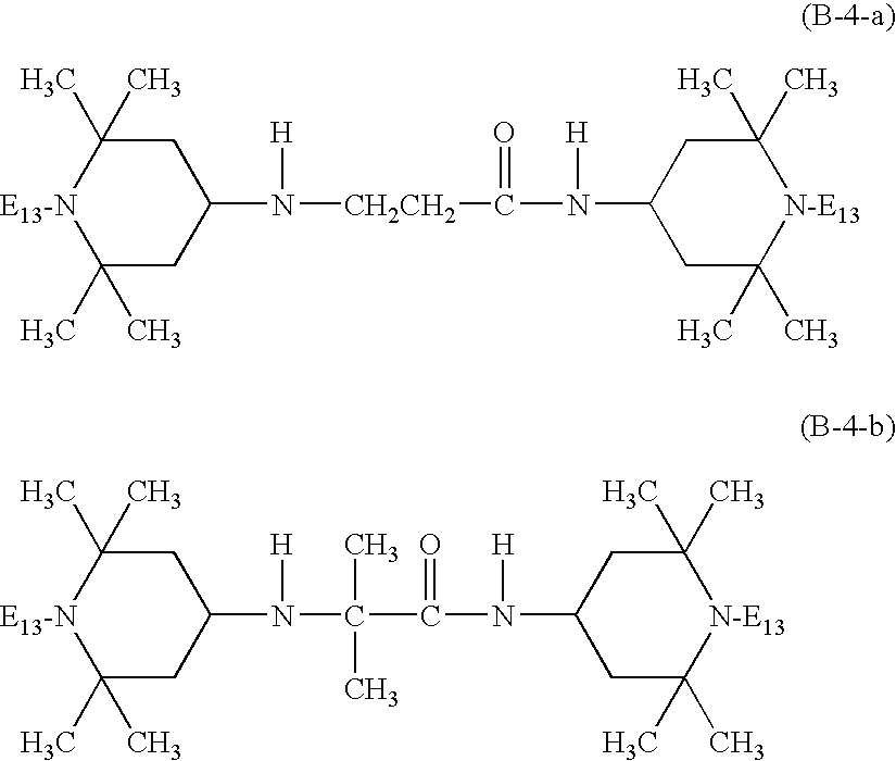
[E13-N]1C(C)(C)CC(N([H])[CH2CH2]C(=O)N([H])C2CC(C)(C)[N-E13]C(C)(C)C2)CC1(C)C.[E13-N]1C(C)(C)CC(N([H])C(C(=O)N([H])C2CC(C)(C)[N-E13]C(C)(C)C2)(C)C)CC1(C)C
